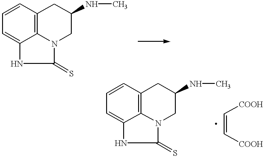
C12=C3C(=CC=C1)NC(=S)N3CC(NC)C2.C12=CC=CC3=C1N(C(=S)N2)CC(NC)C3.C(=C[COOH])[COOH]
